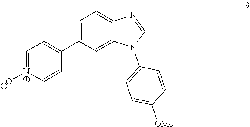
C1(C2=CC=[N+]([O-])C=C2)=CC=C2C(=C1)N(C1=CC=C([OMe])C=C1)C=N2
